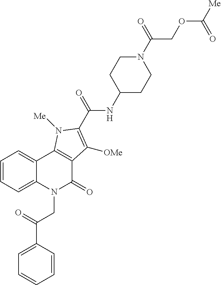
C1=CC=C2C(=C1)C1=C(C(=O)N2CC(C2=CC=CC=C2)=O)C([OMe])=C(C(=O)NC2CCN(C(COC(=O)[Me])=O)CC2)N1[Me]
